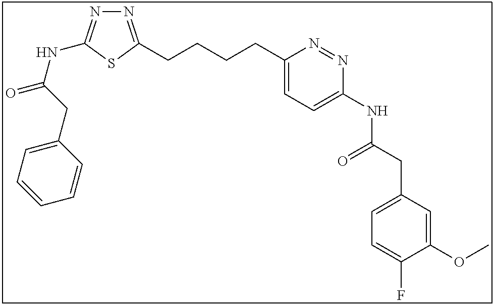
N1=C(CCCCC2=CC=C(NC(CC3=CC=C(F)C(OC)=C3)=O)N=N2)SC(NC(=O)CC2=CC=CC=C2)=N1
